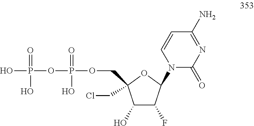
C1(O)C(F)C(N2C(=O)N=C(N)C=C2)OC1(CCl)COP(OP(O)(=O)O)(=O)O
